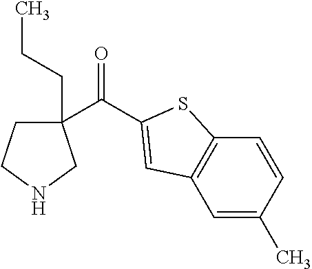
C1(C(=O)C2=CC3=C(C=CC(C)=C3)S2)(CCC)CCNC1
